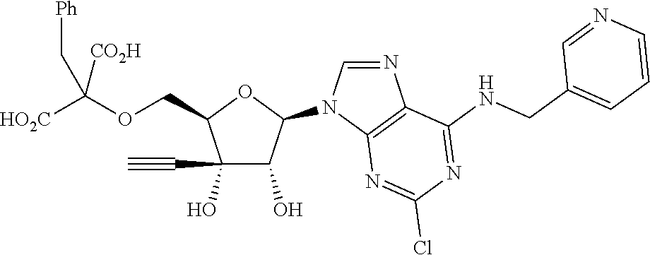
C1(O)(C#C)C(O)C(N2C=NC3=C2N=C(Cl)N=C3NCC2=CC=CN=C2)OC1COC([HO2C])([CO2H])C[Ph]
